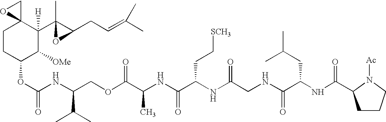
C1CC(OC(NC(COC(C(NC(C(NC(CNC(C(NC(C2CCCN2[Ac])=O)CC(C)C)=O)=O)CC[SCH3])=O)C)=O)C(C)C)=O)C([OMe])C([H])(C2(C)C(CC=C(C)C)O2)C12CO2
